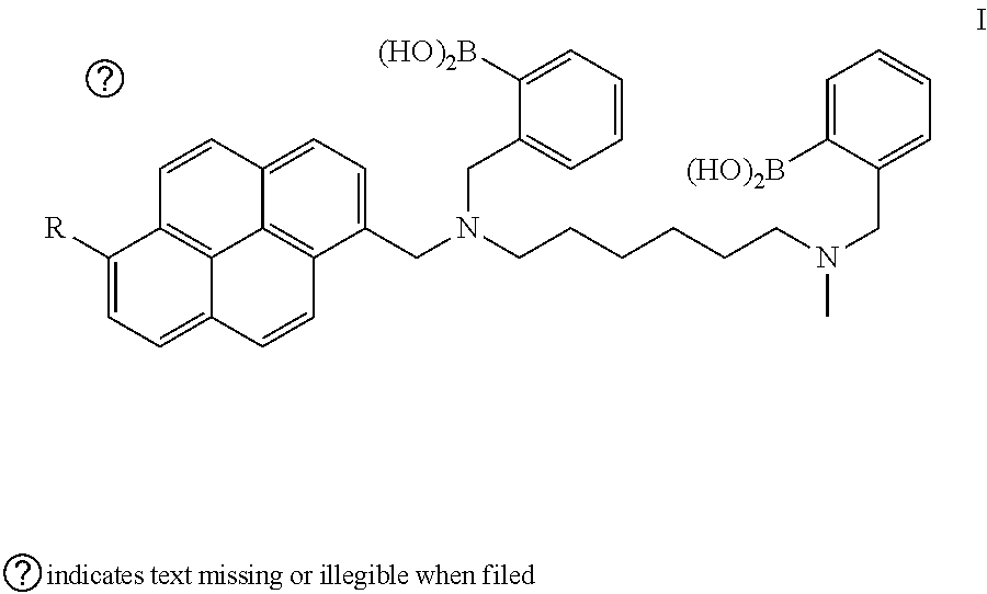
C1([R])=CC=C2C3=C1C=CC1=CC=C(CN(CCCCCCN(C)CC4=CC=CC=C4[(HO)2B])CC4=CC=CC=C4[(HO)2B])C(=C31)C=C2
